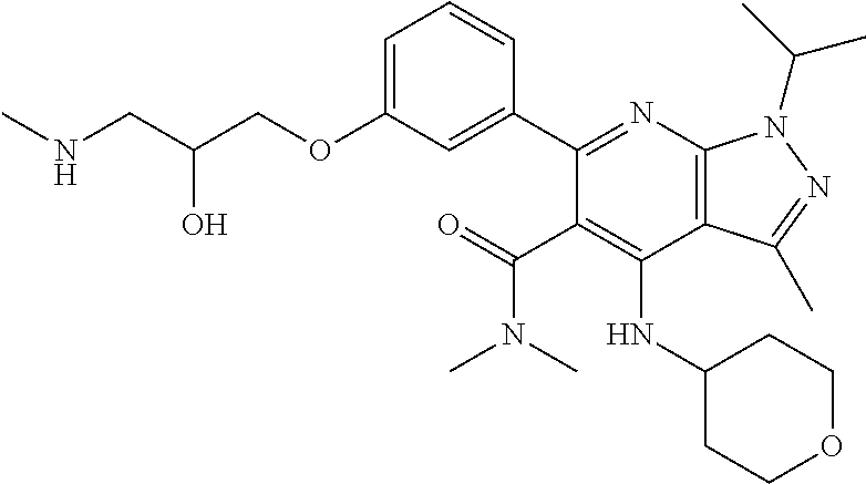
C1=C(OCC(CNC)O)C=C(C2=NC3=C(C(NC4CCOCC4)=C2C(=O)N(C)C)C(C)=NN3C(C)C)C=C1
